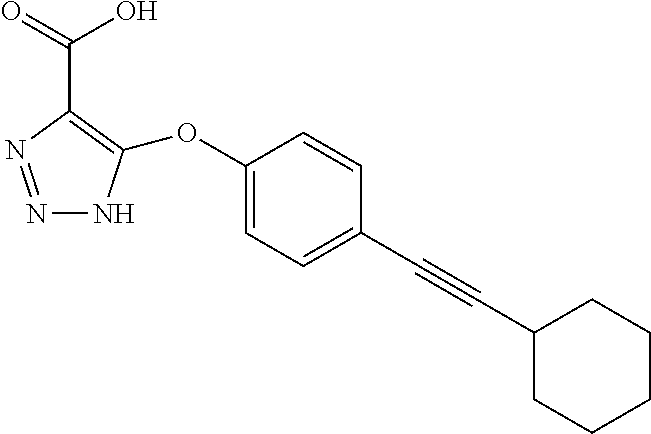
N1=NC(C(O)=O)=C(OC2=CC=C(C#CC3CCCCC3)C=C2)N1
